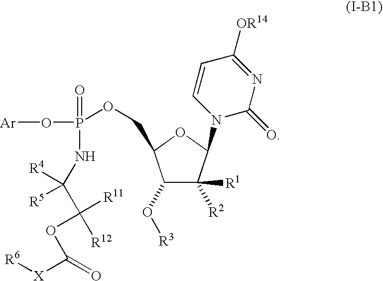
C1(O[R3])C([R1])([R2])C(N2C(=O)N=C([OR14])C=C2)OC1COP(O[Ar])(=O)NC([R4])(C([R12])([R11])OC([X][R6])=O)[R5]
